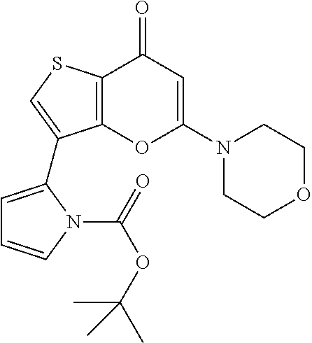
C12=C(C(=O)C=C(N3CCOCC3)O1)SC=C2C1=CC=CN1C(=O)OC(C)(C)C
